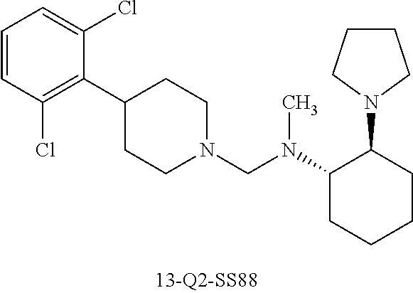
N1(CN(C2CCCCC2N2CCCC2)C)CCC(C2=C(Cl)C=CC=C2Cl)CC1
